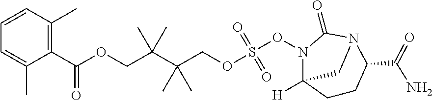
C(OCC(C(COS(ON1C(=O)N2C(C(N)=O)CCC1([H])C2)(=O)=O)(C)C)(C)C)(=O)C1=C(C)C=CC=C1C
